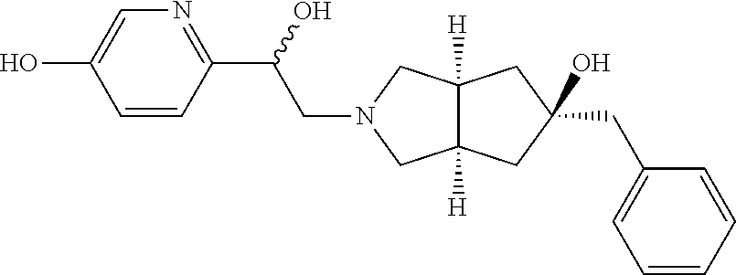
C12([H])C([H])(CC(O)(CC3=CC=CC=C3)C1)CN(CC(O)C1=NC=C(O)C=C1)C2
